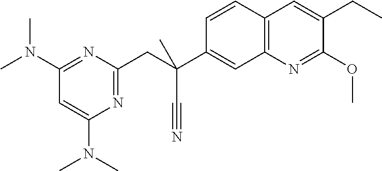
C12=C(C=C(CC)C(OC)=N1)C=CC(C(CC1=NC(N(C)C)=CC(N(C)C)=N1)(C#N)C)=C2
